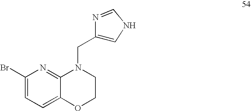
C1=C(Br)N=C2C(=C1)OCCN2CC1=CNC=N1
